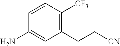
C1=CC([CF3])=C(CC[CN])C=C1N
